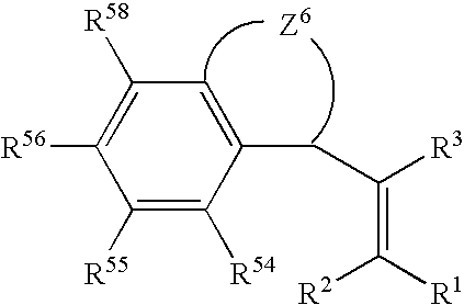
C1=C(CC(=C([R1])[R2])[R3])C([R54])=C([R55])C([R56])=C1[R58]
